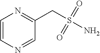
C1=CN=CC(CS(=O)(=O)N)=N1
